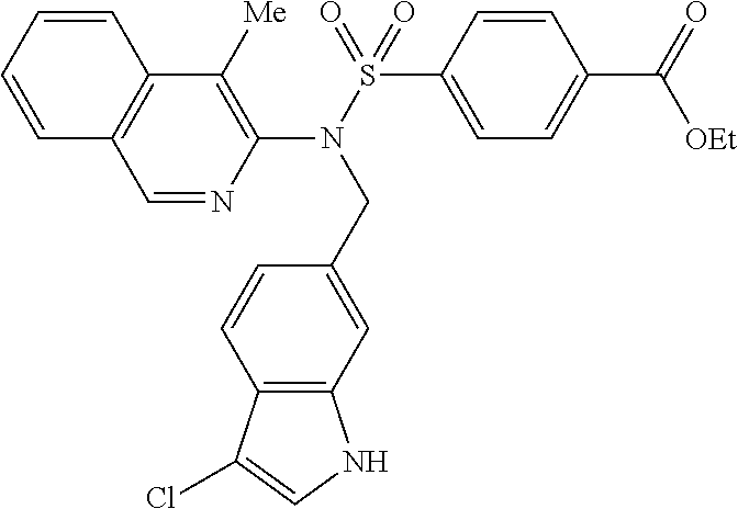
C1=NC(N(S(=O)(C2=CC=C(C(=O)[OEt])C=C2)=O)CC2=CC3=C(C=C2)C(Cl)=CN3)=C([Me])C2=C1C=CC=C2
